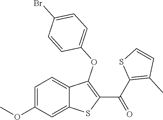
C1=C(OC)C=C2C(=C1)C(OC1=CC=C(Br)C=C1)=C(C(C1=C(C)C=CS1)=O)S2
